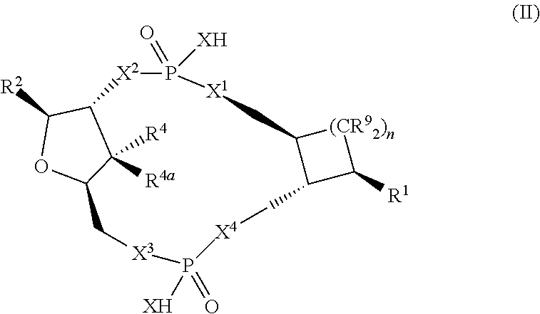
[(CR92)n]1C2C(C1[R1])C[X4]P(=O)([XH])[X3]CC1C([R4a])([R4])C(C([R2])O1)[X2]P(=O)([XH])[X1]C2
